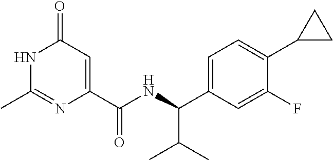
N1C(C)=NC(C(NC(C(C)C)C2=CC=C(C3CC3)C(F)=C2)=O)=CC1=O
